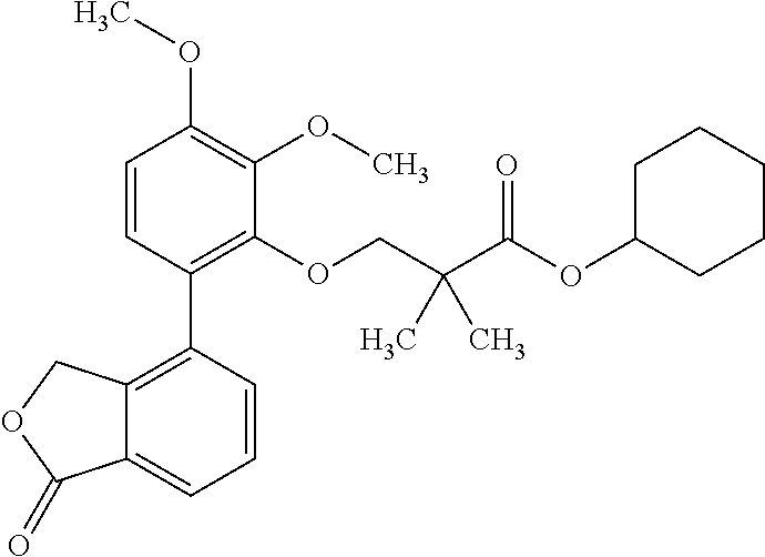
C1=CC(C2=C3C(=CC=C2)C(=O)OC3)=C(OCC(C(OC2CCCCC2)=O)(C)C)C(OC)=C1OC
